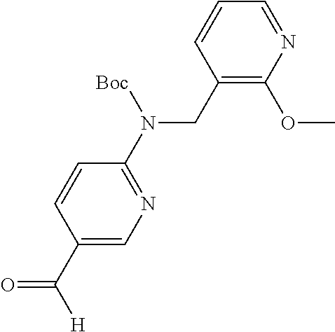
C1(CN(C2=NC=C(C([H])=O)C=C2)[Boc])=C(OC)N=CC=C1
